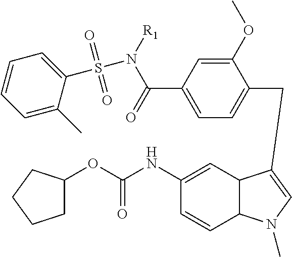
C1(OC)=CC(C(N(S(=O)(=O)C2=CC=CC=C2C)[R1])=O)=CC=C1CC1=CN(C)C2C1C=C(NC(OC1CCCC1)=O)C=C2
